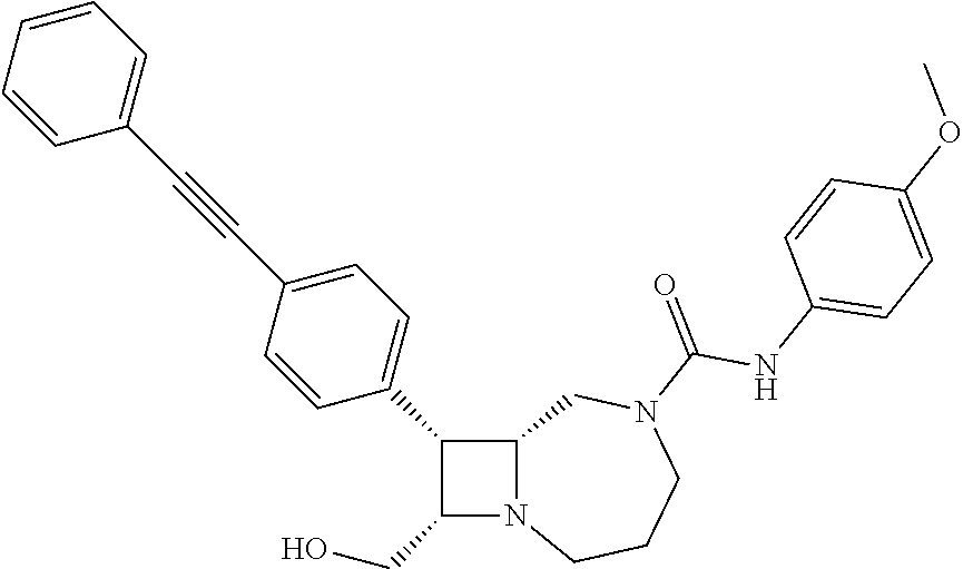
C1(CO)N2C(C1C1=CC=C(C#CC3=CC=CC=C3)C=C1)CN(C(=O)NC1=CC=C(OC)C=C1)CCC2
